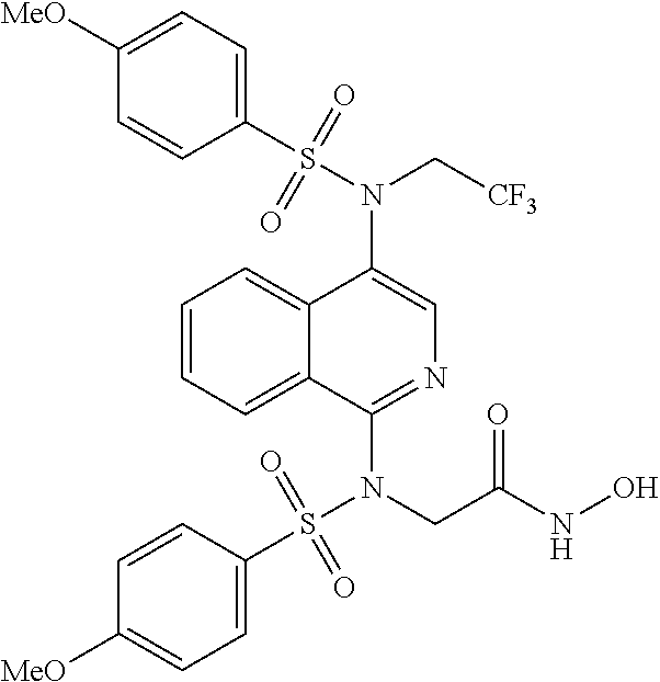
N(C1=CN=C(N(S(C2=CC=C([MeO])C=C2)(=O)=O)CC(NO)=O)C2=CC=CC=C12)(C[CF3])S(C1=CC=C([MeO])C=C1)(=O)=O
